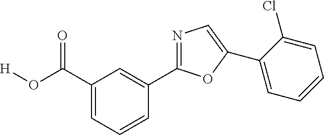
C1=C(C(O[H])=O)C=C(C2=NC=C(C3=CC=CC=C3Cl)O2)C=C1
